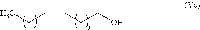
C(CC[OH])=CCC
